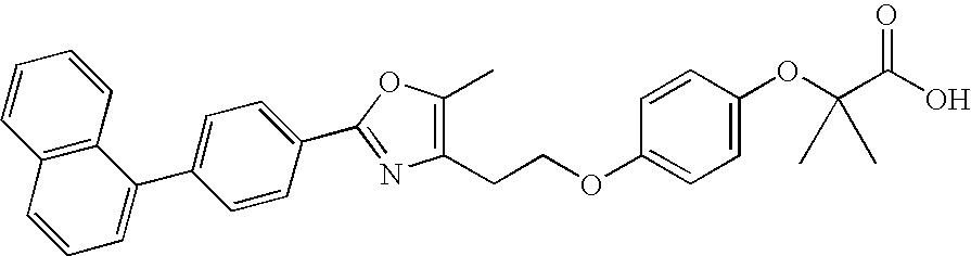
C1(CCOC2=CC=C(OC(C(O)=O)(C)C)C=C2)=C(C)OC(C2=CC=C(C3=CC=CC4=C3C=CC=C4)C=C2)=N1
